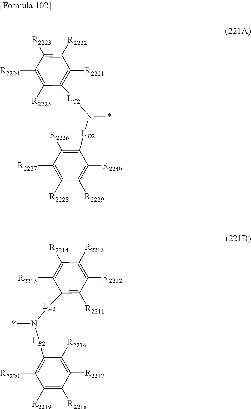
N([LD2]C1=C([R2226])C([R2227])=C([R2228])C([R2229])=C1[R2230])([LC2]C1=C([R2221])C([R2222])=C([R2223])C([R2224])=C1[R2225])*.N([LB2]C1=C([R2220])C([R2219])=C([R2218])C([R2217])=C1[R2216])([LA2]C1=C([R2211])C([R2212])=C([R2213])C([R2214])=C1[R2215])*
